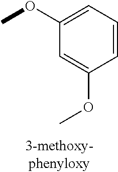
C1=CC=C(OC)C=C1OC
